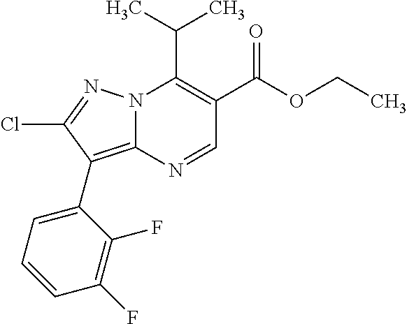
ClC1=NN2C(=C1C1=CC=CC(F)=C1F)N=CC(C(OCC)=O)=C2C(C)C
